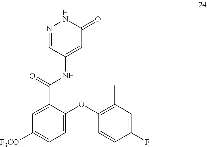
C1([F3CO])=CC=C(OC2=C(C)C=C(F)C=C2)C(C(=O)NC2=CC(=O)NN=C2)=C1
